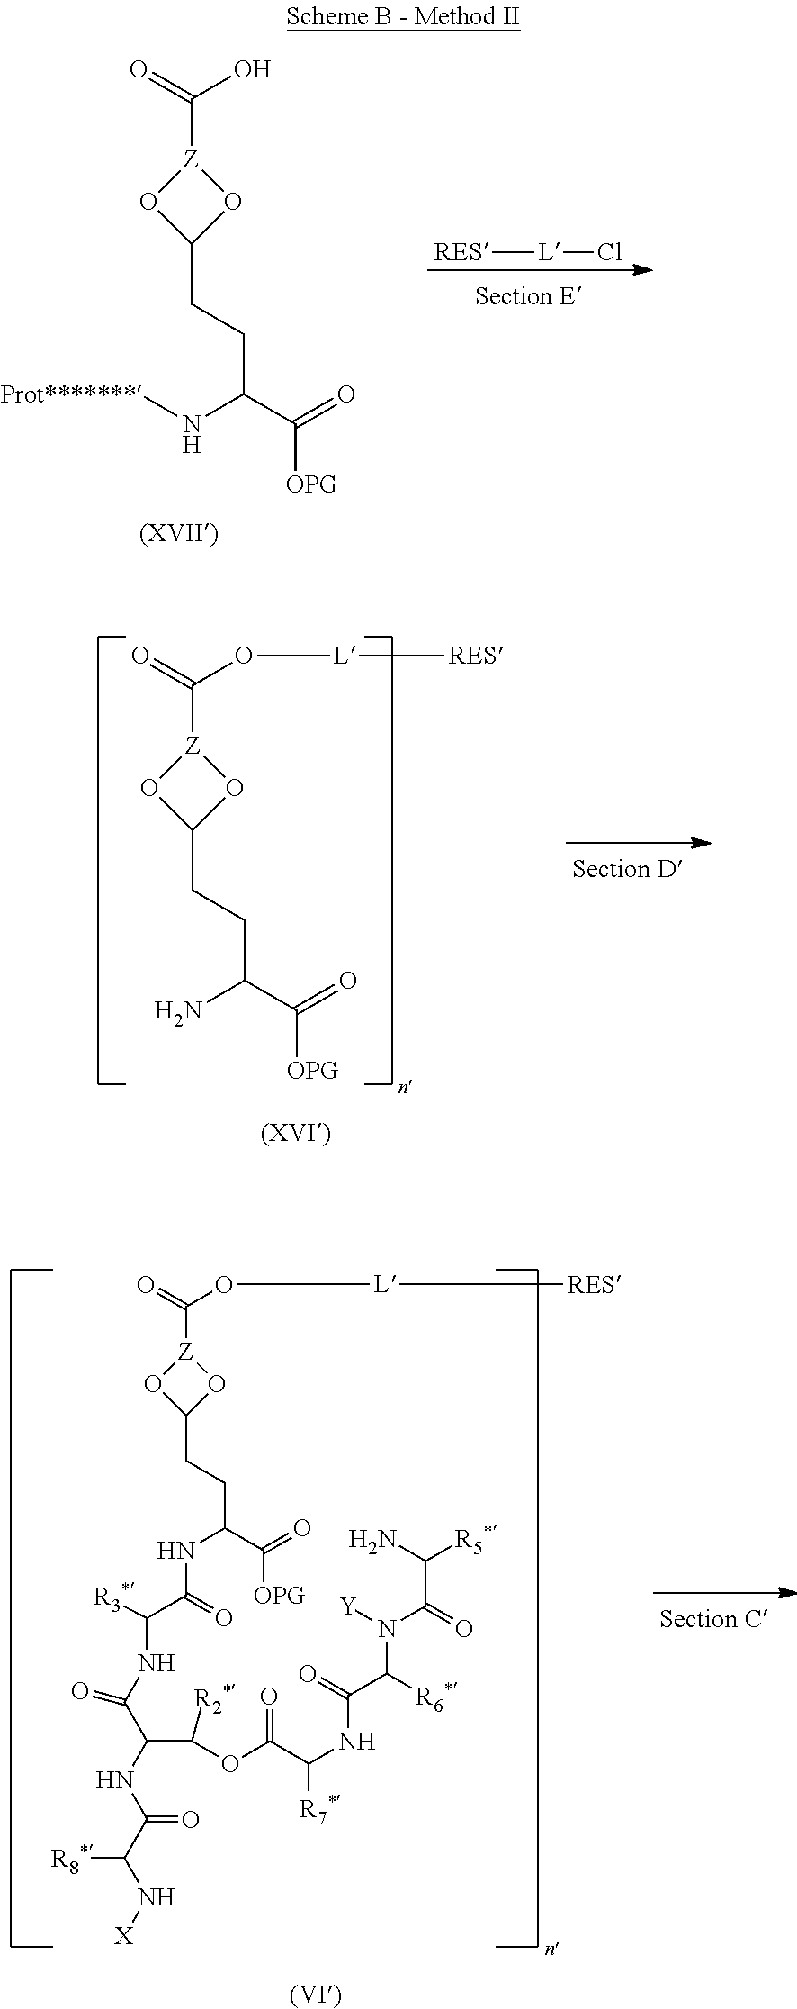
O=C(O)[Z]1OC(CCC(C([OPG])=O)N[Prot*******])O1.[RES][L]Cl.O=C(O[L][RES])[Z]1OC(CCC(C([OPG])=O)N)O1.O=C(O[L][RES])[Z]1OC(CCC(C([OPG])=O)NC(C([R3*])NC(C(NC(C(N[X])[R8*])=O)C(OC(C(NC(C([R6*])N([Y])C(=O)C(N)[R5*])=O)[R7*])=O)[R2*])=O)=O)O1
